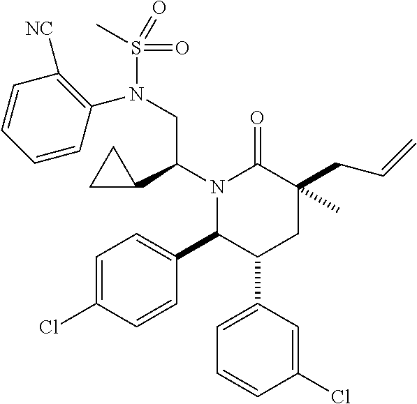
N1(C(C2CC2)CN(S(C)(=O)=O)C2=C([NC])C=CC=C2)C(C2=CC=C(Cl)C=C2)C(C2=CC=CC(Cl)=C2)CC(CC=C)(C)C1=O
